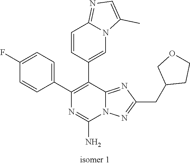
C1(C2=C(C3=CN4C(=NC=C4C)C=C3)C3=NC(CC4CCOC4)=NN3C(N)=N2)=CC=C(F)C=C1
